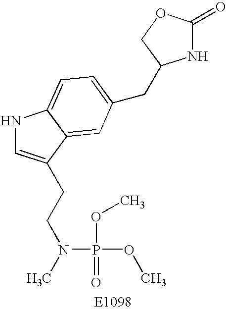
N1C=C(CCN(C)P(=O)(OC)OC)C2=CC(CC3NC(=O)OC3)=CC=C12
